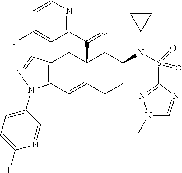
C12(C(C3=NC=CC(F)=C3)=O)C(=CC3=C(C1)C=NN3C1=CC=C(F)N=C1)CCC(N(S(C1=NN(C)C=N1)(=O)=O)C1CC1)C2
